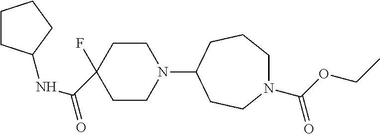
C1CN(C2CCN(C(OCC)=O)CCC2)CCC1(F)C(NC1CCCC1)=O
